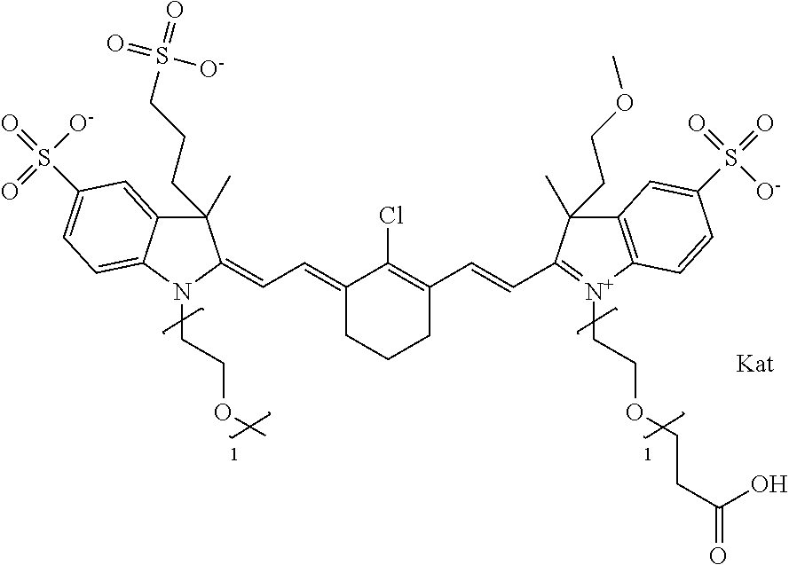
C1(C)(CCCS(=O)(=O)[O-])C2=CC(S(=O)(=O)[O-])=CC=C2N(CCOC)C1=CC=C1C(Cl)=C(C=CC2=[N+](CCOCCC(=O)O)C3=C(C2(C)CCOC)C=C(S(=O)(=O)[O-])C=C3)CCC1
